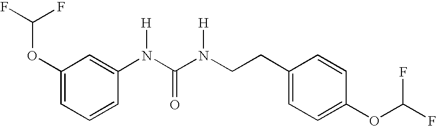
C1(OC(F)F)=CC=CC(N(C(N(CCC2=CC=C(OC(F)F)C=C2)[H])=O)[H])=C1
